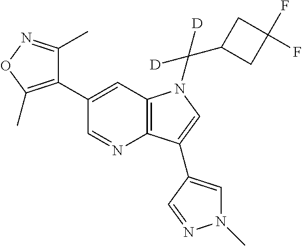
C12=C(C=C(C3=C(C)ON=C3C)C=N1)N(C(C1CC(F)(F)C1)([D])[D])C=C2C1=CN(C)N=C1
